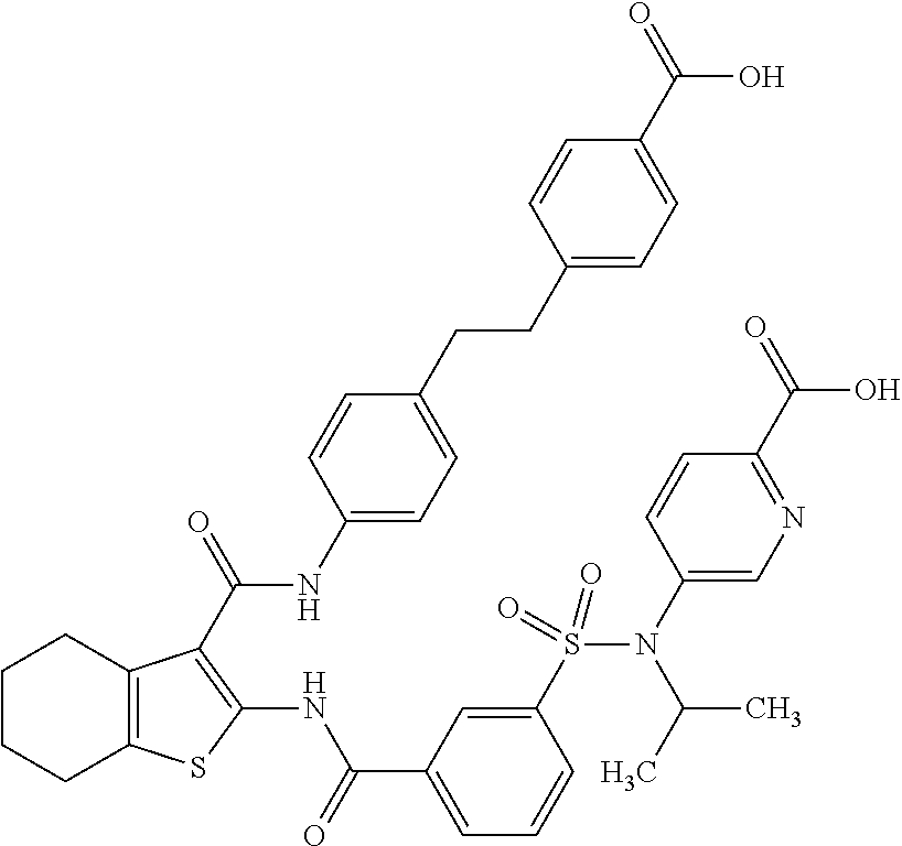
C1CCC2=C(C1)C(C(NC1=CC=C(CCC3=CC=C(C(=O)O)C=C3)C=C1)=O)=C(NC(C1=CC=CC(S(N(C3=CN=C(C(=O)O)C=C3)C(C)C)(=O)=O)=C1)=O)S2
